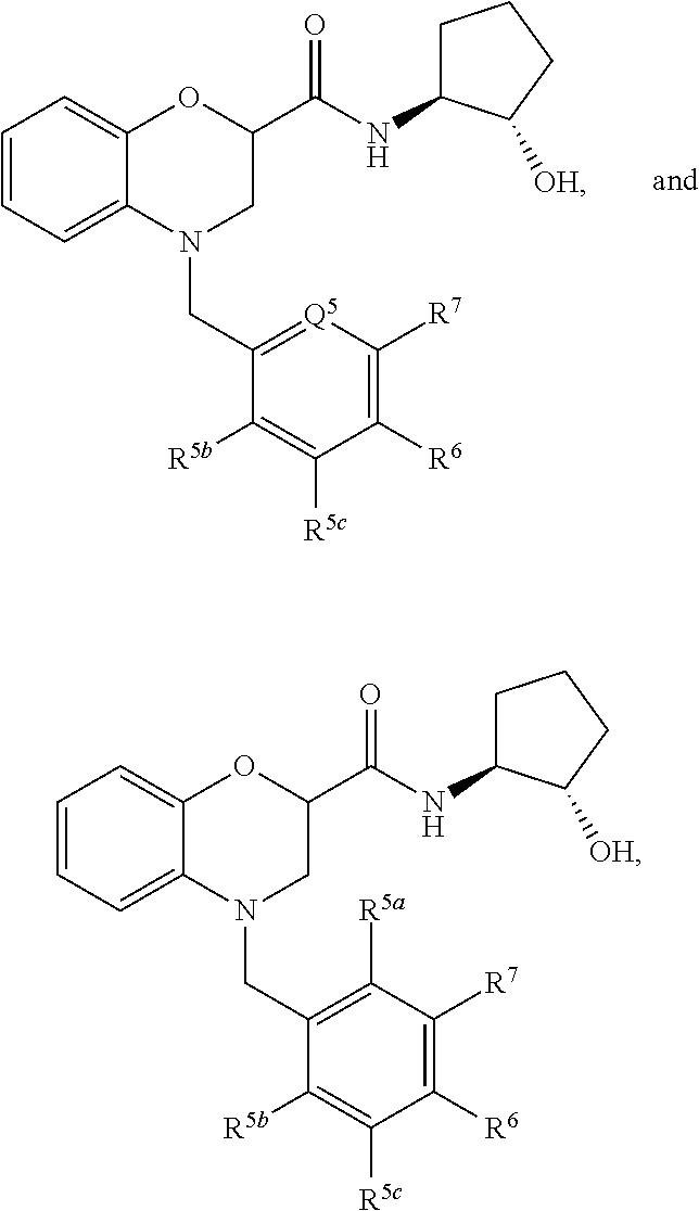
C1=CC=C2C(=C1)OC(C(NC1CCCC1[OH])=O)CN2CC1=C([R5a])C([R7])=C([R6])C([R5c])=C1[R5b].C1=CC=C2C(=C1)OC(C(NC1CCCC1[OH])=O)CN2CC1=[Q5]C([R7])=C([R6])C([R5c])=C1[R5b]
